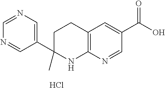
Cl.C12=C(N=CC(C(O)=O)=C1)NC(C)(C1=CN=CN=C1)CC2
